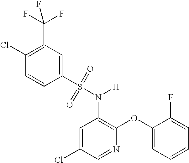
C1(Cl)=C(C(F)(F)F)C=C(S(N(C2=C(OC3=CC=CC=C3F)N=CC(Cl)=C2)[H])(=O)=O)C=C1
